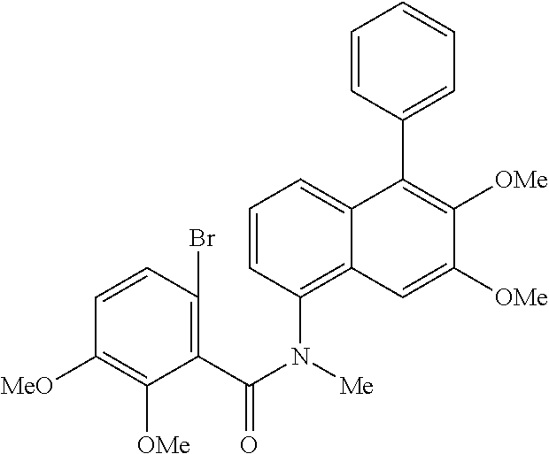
C1=CC(N(C(=O)C2=C(Br)C=CC([MeO])=C2[OMe])[Me])=C2C(=C1)C(C1=CC=CC=C1)=C([OMe])C([OMe])=C2
